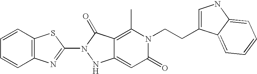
C1(N2NC3=CC(=O)N(CCC4=CNC5=CC=CC=C45)C(C)=C3C2=O)=NC2=C(S1)C=CC=C2
